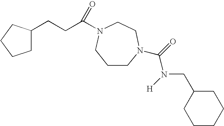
C1CN(C(=O)N([H])CC2CCCCC2)CCN(C(CCC2CCCC2)=O)C1
